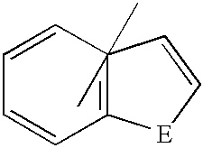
C12=C(C)(C)(C=CC=C1)C=C[E]2
